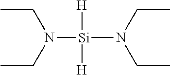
N([Si](N(CC)CC)([H])[H])(CC)CC
